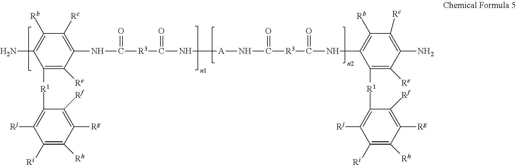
NC1=C([Rb])C([Rc])=C(NC([R3]C(N[A]NC([R3]C(NC2=C([Rb])C([Rc])=C(N)C([Re])=C2[R1]C2=C([Rj])C([Ri])=C([Rh])C([Rg])=C2[Rf])=O)=O)=O)=O)C([Re])=C1[R1]C1=C([Rj])C([Ri])=C([Rh])C([Rg])=C1[Rf]
